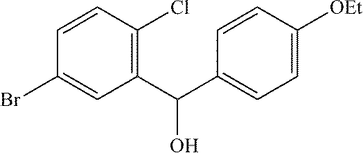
C1=CC(Cl)=C(C(C2=CC=C([OEt])C=C2)O)C=C1Br
